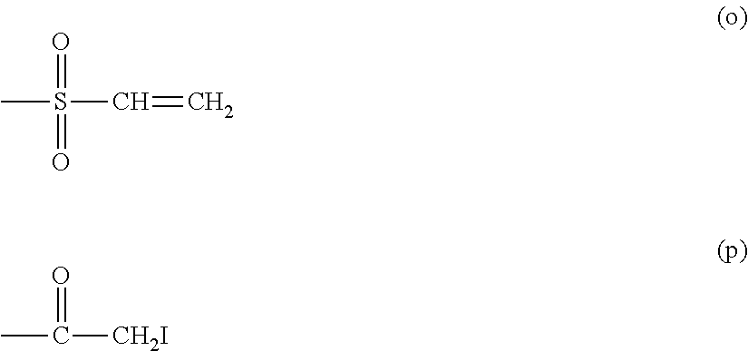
CS(C=C)(=O)=O.C([CH2I])(=O)C
